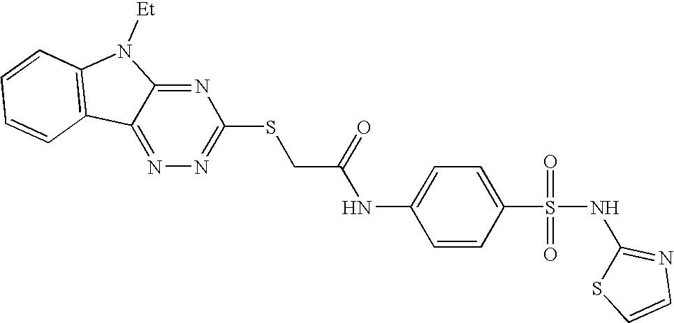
C1=CC2=C(C=C1)C1=NN=C(SCC(=O)NC3=CC=C(S(=O)(=O)NC4=NC=CS4)C=C3)N=C1N2[Et]
